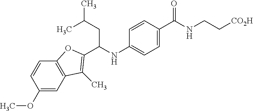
N(C1=CC=C(C(=O)NCC[CO2H])C=C1)C(CC(C)C)C1=C(C)C2=C(C=CC(OC)=C2)O1
